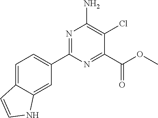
C1=C2C(=CC(C3=NC(N)=C(Cl)C(C(OC)=O)=N3)=C1)NC=C2
